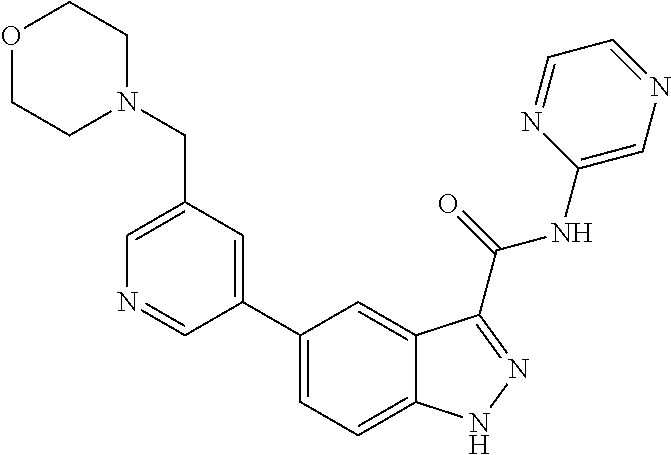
C1(CN2CCOCC2)=CN=CC(C2=CC=C3C(=C2)C(C(NC2=CN=CC=N2)=O)=NN3)=C1
